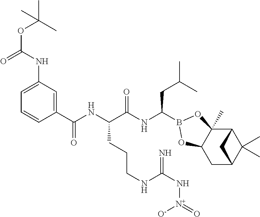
C12C3(C)C(CC(C1(C)C)C2)OB(C(NC(C(NC(=O)C1=CC(NC(OC(C)(C)C)=O)=CC=C1)CCCNC(N[N+](=O)[O-])=N)=O)CC(C)C)O3
